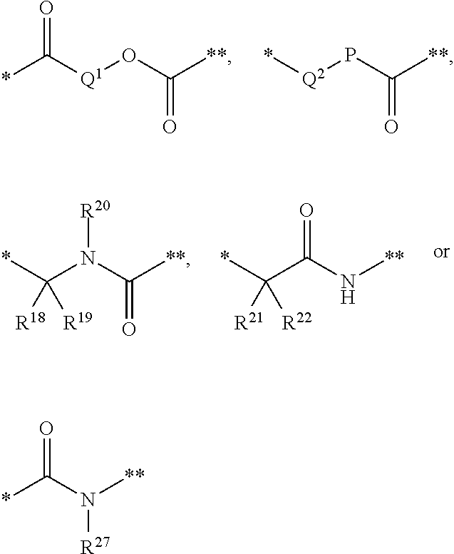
[Q2](*)PC([**])=O.[Q1](C(*)=O)OC([**])=O.C(*)(N(C([**])=O)[R20])([R18])[R19].C(*)(C(N[**])=O)([R21])[R22].*C(N([**])[R27])=O
